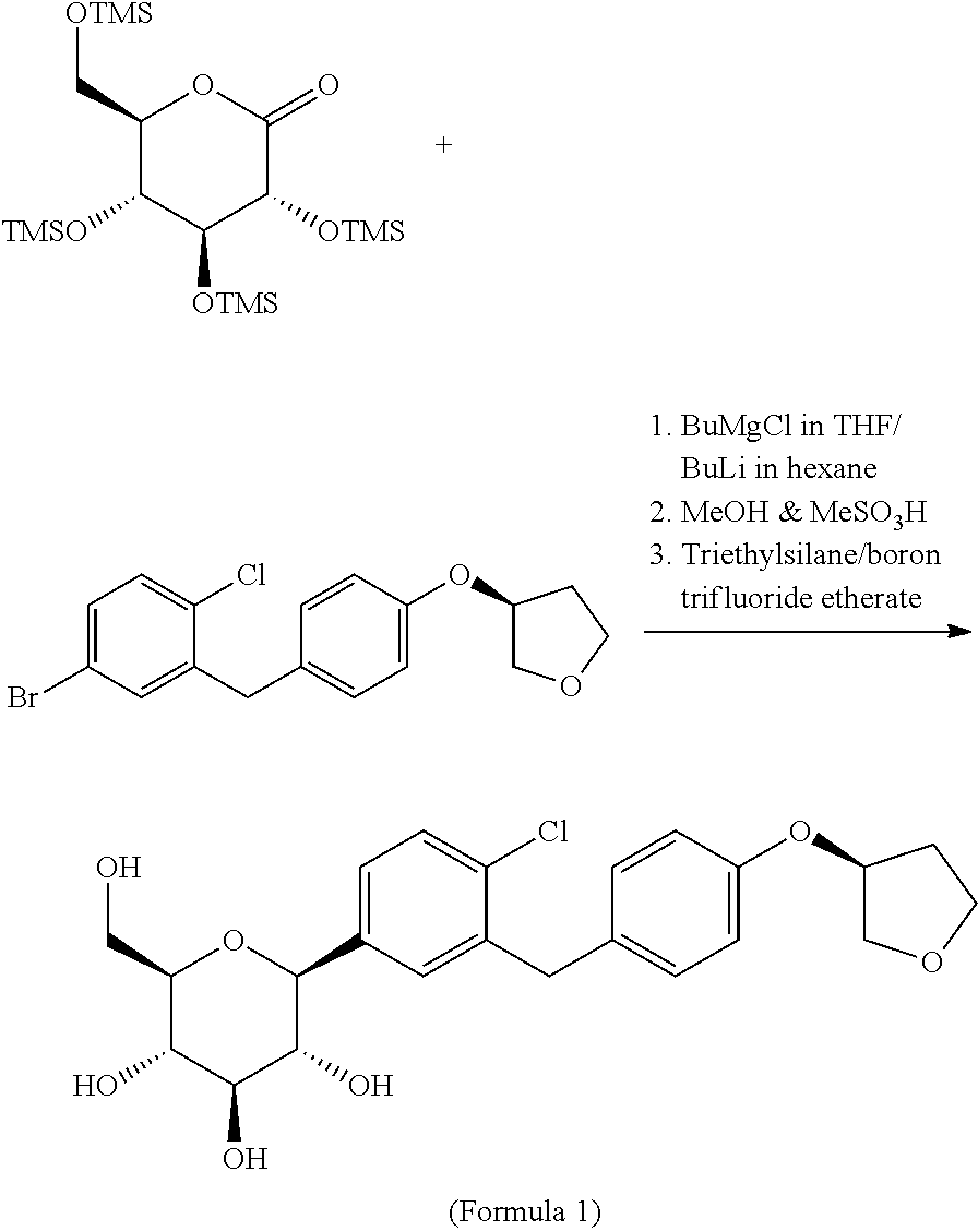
C1(C[OTMS])C([TMSO])C([OTMS])C([OTMS])C(=O)O1.C1=C(Br)C=C(CC2=CC=C(OC3COCC3)C=C2)C(Cl)=C1.C1=C(C2C(O)C(O)C(O)C(CO)O2)C=C(CC2=CC=C(OC3COCC3)C=C2)C(Cl)=C1
